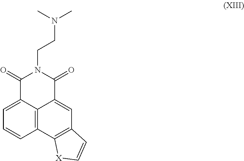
C1(=O)C2=CC=CC3=C2C(=CC2=C3[X]C=C2)C(=O)N1CCN(C)C
